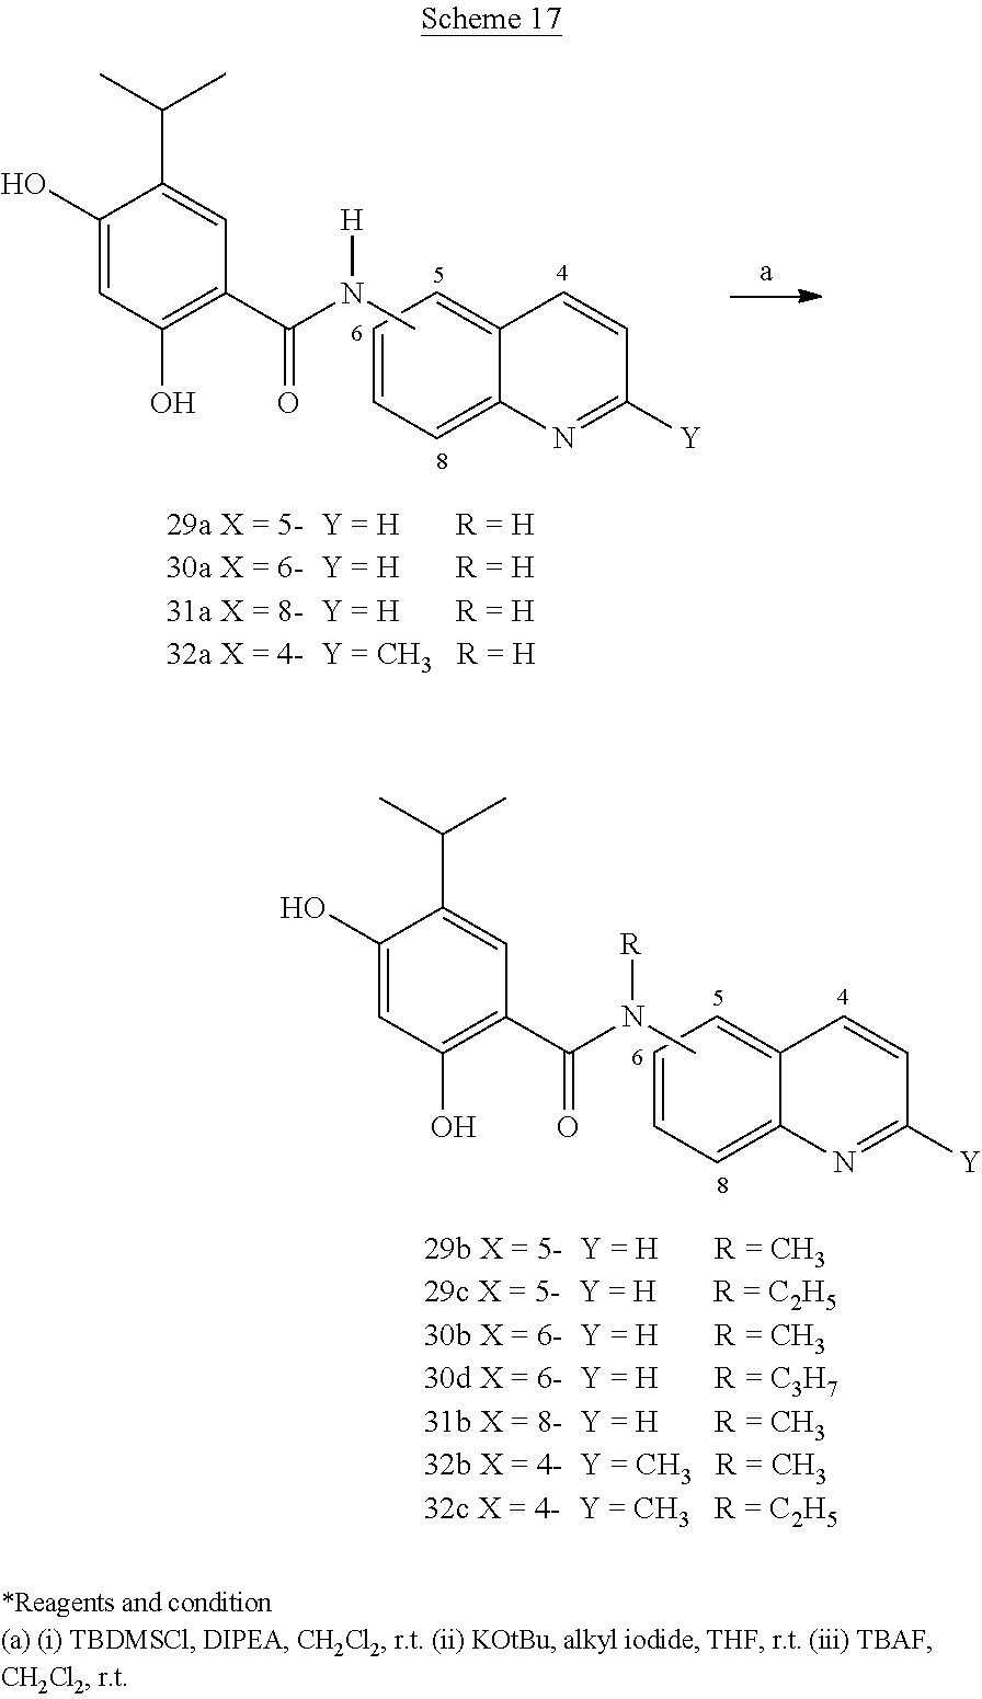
C1(O)=CC(O)=C(C(=O)N([R])C)C=C1C(C)C.C1=CC=C2C(=C1)C=CC([Y])=N2.C1(O)=CC(O)=C(C(=O)N([H])C)C=C1C(C)C.C1=CC=C2C(=C1)C=CC([Y])=N2
